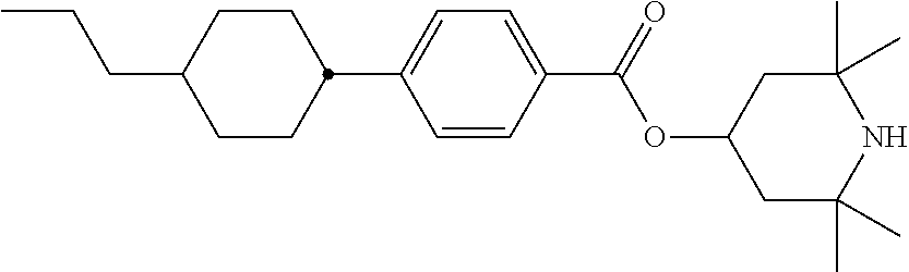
C1(C(OC2CC(C)(C)NC(C)(C)C2)=O)=CC=C(C2CCC(CCC)CC2)C=C1
